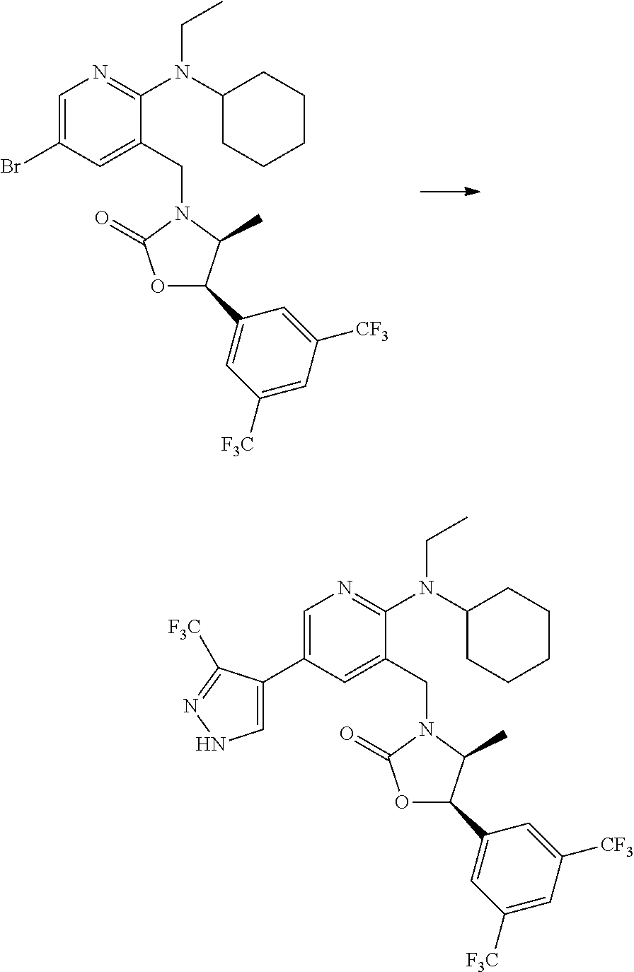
C1=C(Br)C=C(CN2C(=O)OC(C3=CC([F3C])=CC([CF3])=C3)C2C)C(N(C2CCCCC2)CC)=N1.C1=C(C2=CNN=C2[F3C])C=C(CN2C(=O)OC(C3=CC([F3C])=CC([CF3])=C3)C2C)C(N(C2CCCCC2)CC)=N1
